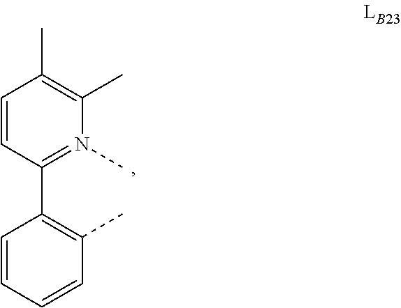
C1=CC(C2=C(C)C=CC=C2)=N(C)C(C)=C1C
